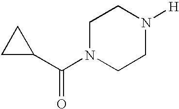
C1C(C(N2CCN([H])CC2)=O)C1
